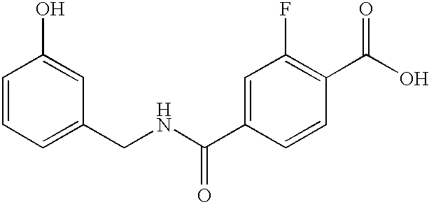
C1(O)=CC(CNC(=O)C2=CC(F)=C(C(=O)O)C=C2)=CC=C1
